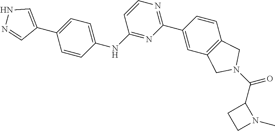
N1=C(NC2=CC=C(C3=CNN=C3)C=C2)C=CN=C1C1=CC2=C(C=C1)CN(C(C1CCN1C)=O)C2
